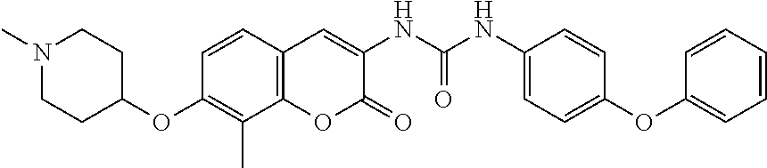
N1(C)CCC(OC2=C(C)C3=C(C=C2)C=C(NC(NC2=CC=C(OC4=CC=CC=C4)C=C2)=O)C(=O)O3)CC1
